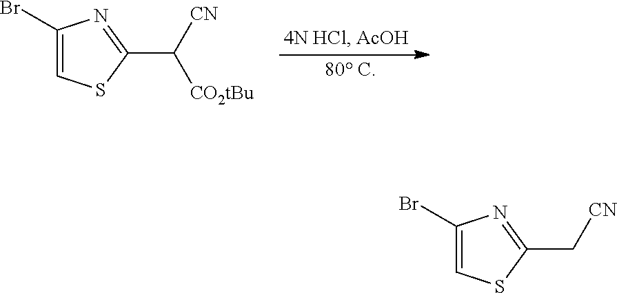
C1(Br)=CSC(C([CN])[CO2tBu])=N1.C1(Br)=CSC(C[CN])=N1
